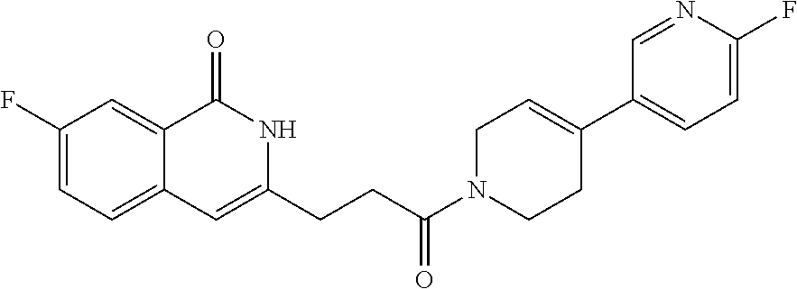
C1(F)=CC=C2C(=C1)C(=O)NC(CCC(N1CCC(C3=CC=C(F)N=C3)=CC1)=O)=C2
